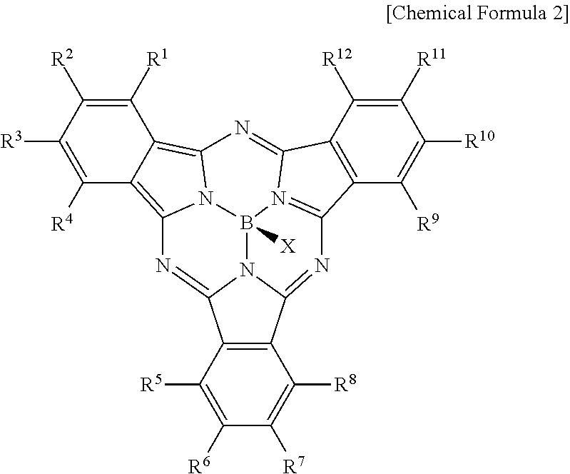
C1([R4])=C([R3])C([R2])=C([R1])C2=C3N4C(=C12)N=C1C2=C(C5=NC6=N(C(=N3)C3=C6C([R9])=C([R10])C([R11])=C3[R12])B4([X])N51)C([R8])=C([R7])C([R6])=C2[R5]
